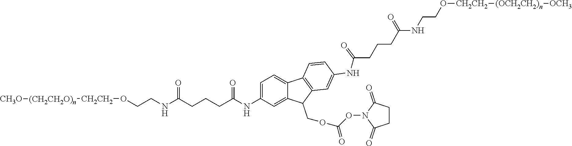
C1=C(NC(CCCC(NCCO[CH2CH2][(CH2CH2O)n][CH3O])=O)=O)C=C2C(=C1)C1=C(C2COC(ON2C(=O)CCC2=O)=O)C=C(NC(CCCC(NCCO[CH2CH2][(OCH2CH2)n][OCH3])=O)=O)C=C1
